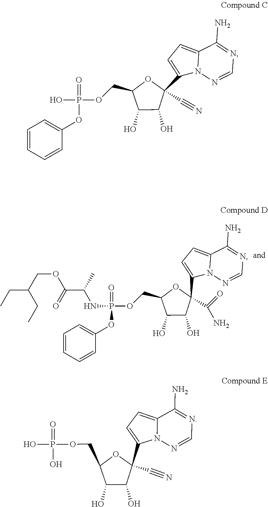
C1=CC=CC(OP(=O)(NC(C)C(OCC(CC)CC)=O)OCC2C(O)C(O)C(C3=CC=C4N3N=CN=C4N)(C(=O)N)O2)=C1.C1=CC=CC(OP(=O)(O)OCC2C(O)C(O)C(C3=CC=C4N3N=CN=C4N)(C#N)O2)=C1.OP(=O)(O)OCC1C(O)C(O)C(C2=CC=C3N2N=CN=C3N)(C#N)O1
